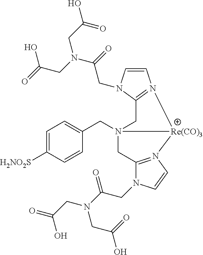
OC(CN(CC(=O)O)C(=O)CN1C=CN2=C1CN1(CC3=CC=C([H2NO2S])C=C3)CC3=N(C=CN3CC(N(CC(=O)O)CC(O)=O)=O)[Re(CO)3]21)=O
